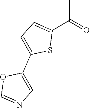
O1C(C2=CC=C(C(C)=O)S2)=CN=C1
